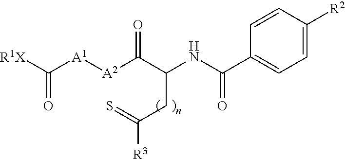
C1=CC(C(NC(CC(=S)[R3])C(=O)[A2][A1]C(=O)[R1X])=O)=CC=C1[R2]
